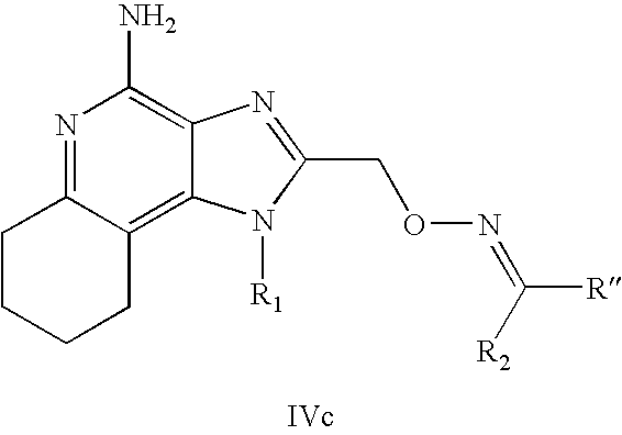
N1=C2C(=C3C(=C1N)N=C(CON=C([R])[R2])N3[R1])CCCC2
